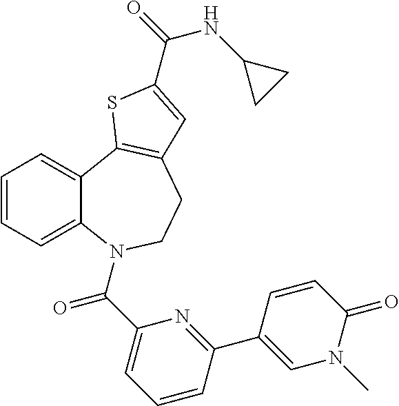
C12=CC=CC=C1N(C(=O)C1=CC=CC(C3=CN(C)C(=O)C=C3)=N1)CCC1=C2SC(C(NC2CC2)=O)=C1
